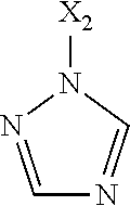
[X2]N1N=CN=C1
